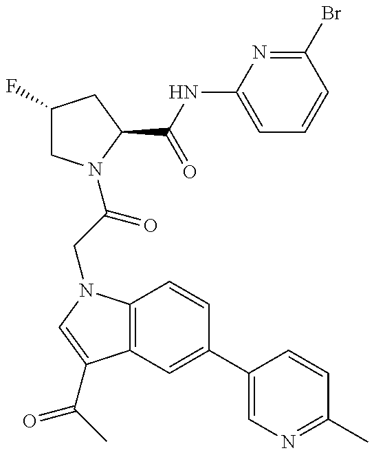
C12=C(N(CC(=O)N3CC(F)CC3C(=O)NC3=CC=CC(Br)=N3)C=C1C(=O)C)C=CC(C1=CN=C(C)C=C1)=C2
